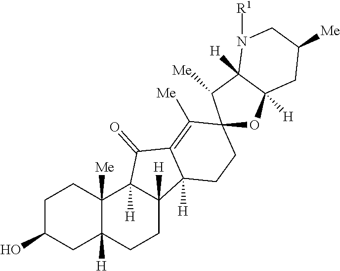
C1C(O)CC2([H])C([Me])(C1)C1([H])C([H])(CC2)C2([H])C(=C([Me])C3(CC2)OC2([H])C([H])(C3[Me])N([R1])CC([Me])C2)C1=O
